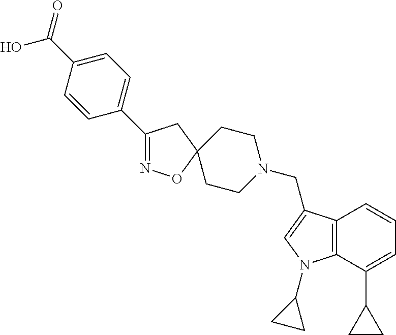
C1(C2=CC=C(C(O)=O)C=C2)=NOC2(C1)CCN(CC1=CN(C3CC3)C3=C1C=CC=C3C1CC1)CC2
